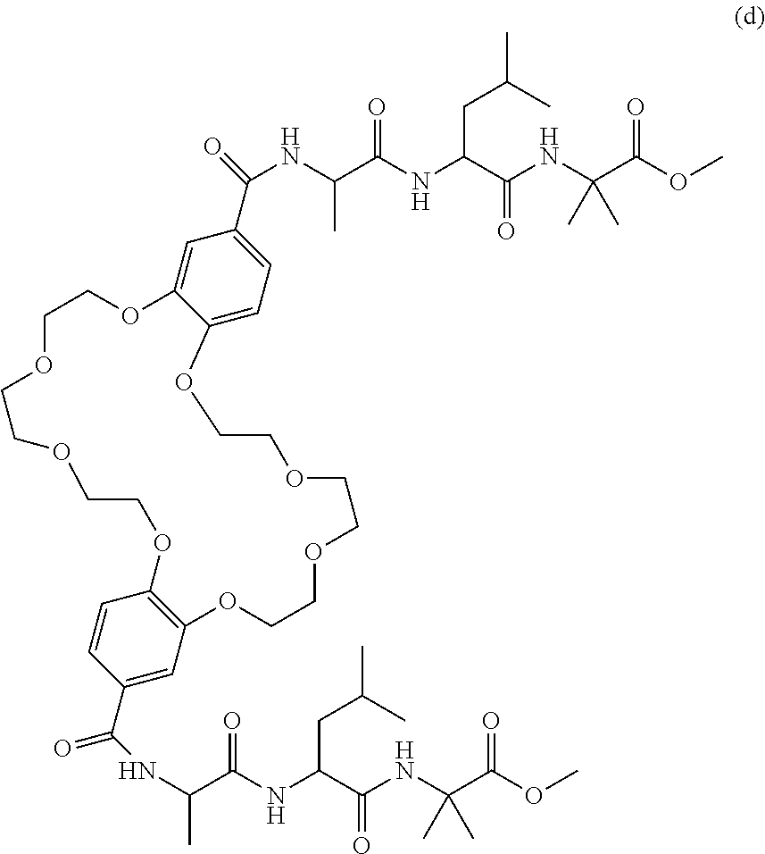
C(NC(C(NC(C(NC(C(OC)=O)(C)C)=O)CC(C)C)=O)C)(=O)C1=CC=C2C(=C1)OCCOCCOCCOC1=C(C=C(C(=O)NC(C(=O)NC(CC(C)C)C(=O)NC(C(=O)OC)(C)C)C)C=C1)OCCOCCOCCO2
